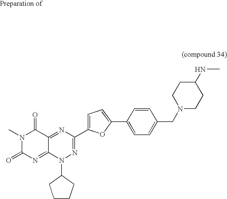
N1=C2C(=NC(=O)N(C)C2=O)N(C2CCCC2)N=C1C1=CC=C(C2=CC=C(CN3CCC(NC)CC3)C=C2)O1
